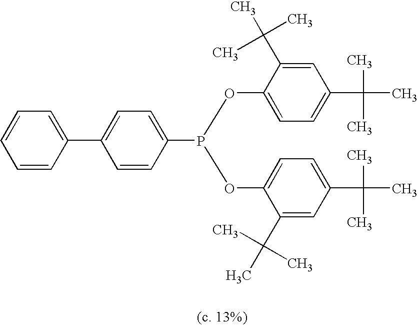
C1=CC=C(C2=CC=C(P(OC3=CC=C(C(C)(C)C)C=C3C(C)(C)C)OC3=CC=C(C(C)(C)C)C=C3C(C)(C)C)C=C2)C=C1
